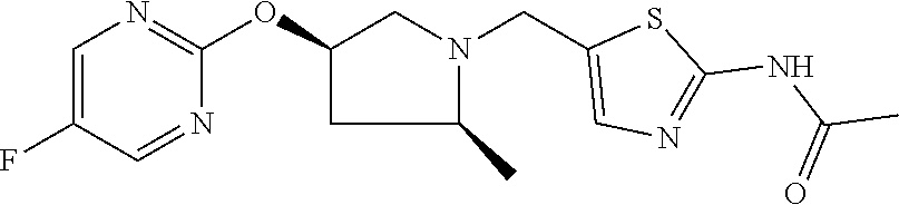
C1=C(F)C=NC(OC2CC(C)N(CC3=CN=C(NC(C)=O)S3)C2)=N1
